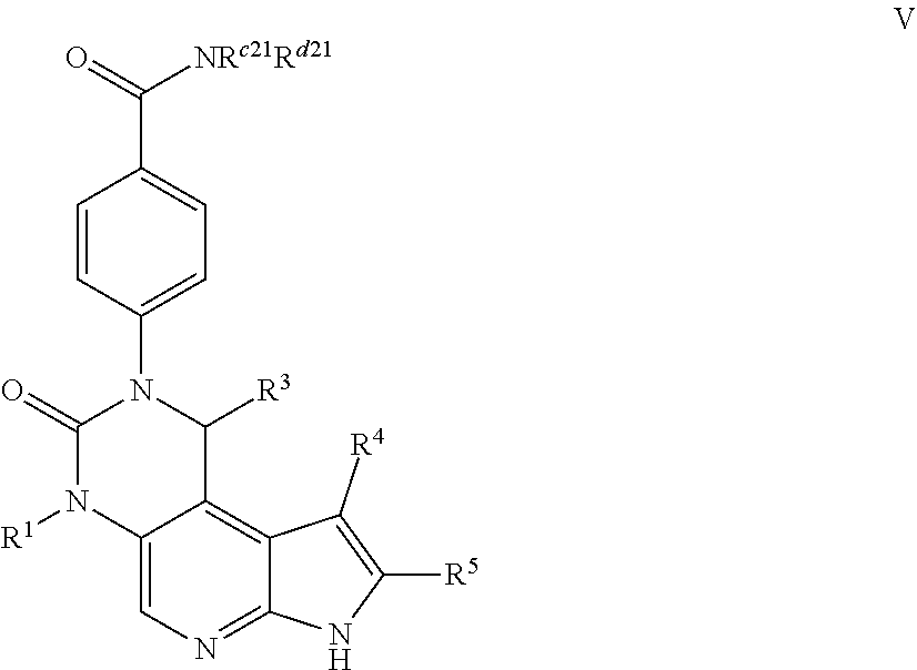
C1=CC(C(=O)[NRc21Rd21])=CC=C1N1C([R3])C2=C3C(=NC=C2N([R1])C1=O)NC([R5])=C3[R4]
